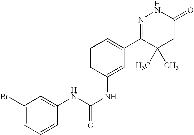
C1(Br)=CC=CC(NC(NC2=CC(C3=NNC(=O)CC3(C)C)=CC=C2)=O)=C1
